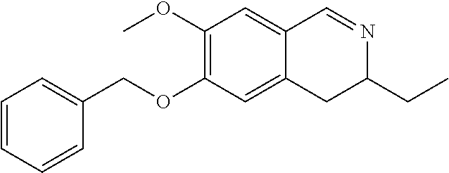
C1=CC=CC(COC2=C(OC)C=C3C(=C2)CC(CC)N=C3)=C1
